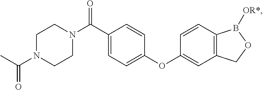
C1CN(C(C2=CC=C(OC3=CC4=C(C=C3)B([OR*])OC4)C=C2)=O)CCN1C(=O)C
